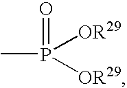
CP(=O)([OR29])[OR29]
